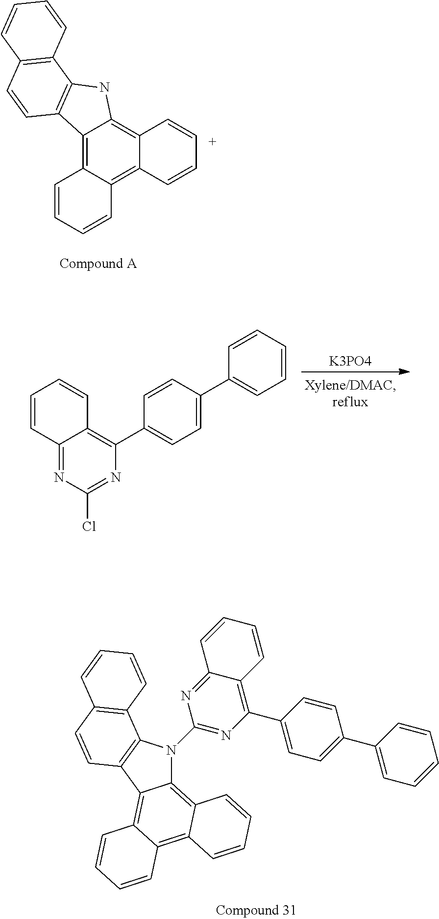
C12=C3C(=C4C(=C1NC1=C2C=CC2=C1C=CC=C2)C=CC=C4)C=CC=C3.C1(C2=CC=C(C3=CC=CC=C3)C=C2)=C2C(=NC(Cl)=N1)C=CC=C2.[K3PO4].C1(N2C3=C4C(=C5C(=C3C3=C2C2=C(C=C3)C=CC=C2)C=CC=C5)C=CC=C4)=NC(C2=CC=C(C3=CC=CC=C3)C=C2)=C2C(=N1)C=CC=C2
